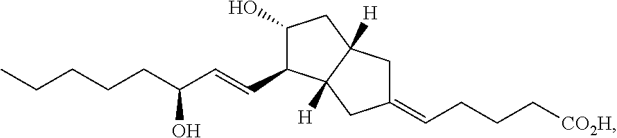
C1(O)C(C=CC(CCCCC)O)C2([H])C([H])(C1)CC(=CCCC[CO2H])C2
